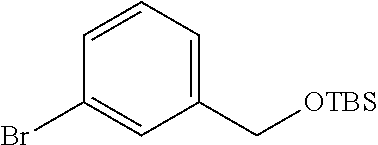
BrC1=CC(C[OTBS])=CC=C1
